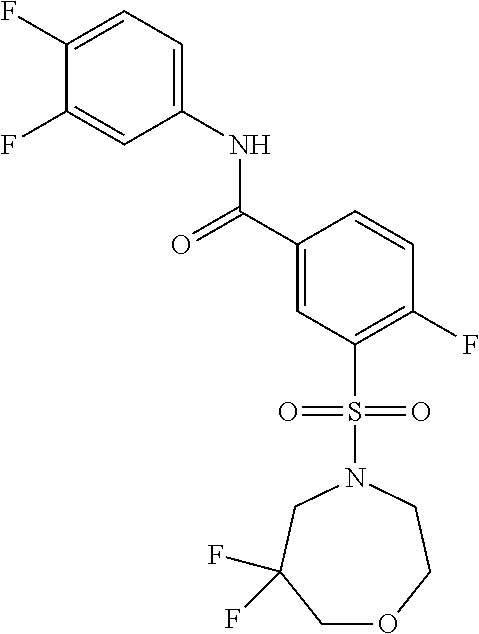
C1(F)=CC=C(NC(C2=CC(S(N3CC(F)(F)COCC3)(=O)=O)=C(F)C=C2)=O)C=C1F
